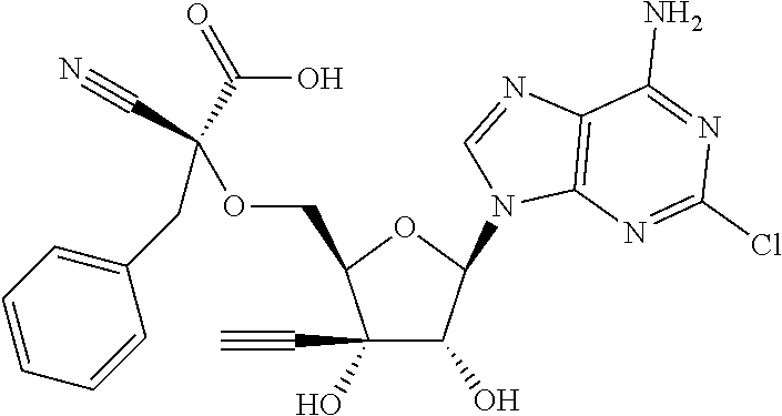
C1(C#C)(O)C(O)C(N2C3=C(N=C2)C(N)=NC(Cl)=N3)OC1COC(C#N)(C(O)=O)CC1=CC=CC=C1
